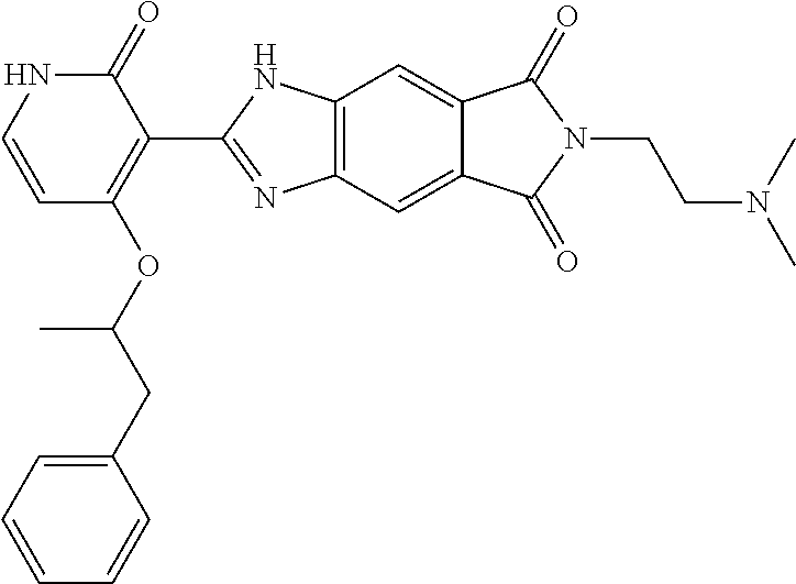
C1(CC(OC2=C(C3=NC4=C(C=C5C(=C4)C(=O)N(CCN(C)C)C5=O)N3)C(=O)NC=C2)C)=CC=CC=C1
